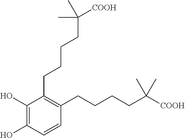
C1(O)=C(O)C=CC(CCCCC([COOH])(C)C)=C1CCCCC(C)([COOH])C
